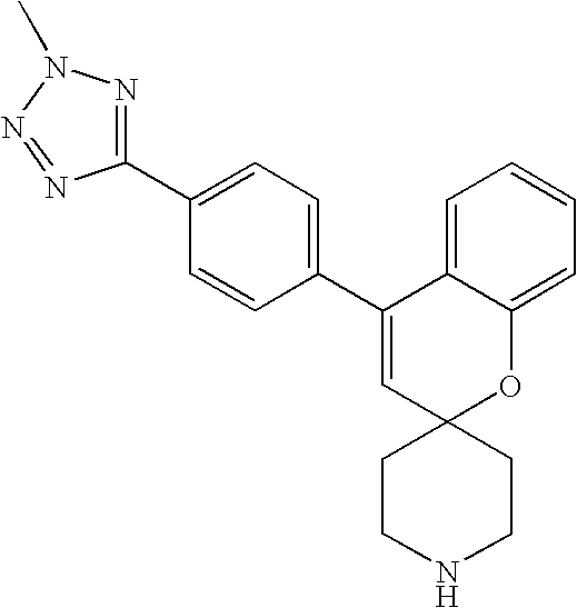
C1(C2=CC=C(C3=CC4(OC5=CC=CC=C35)CCNCC4)C=C2)=NN(C)N=N1
